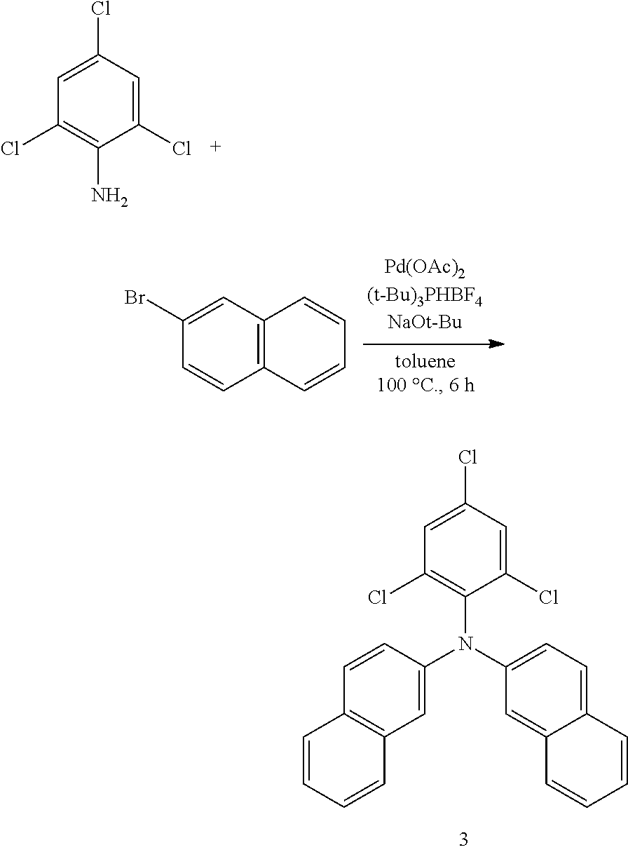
C1=C(Cl)C=C(Cl)C(N)=C1Cl.C12=C(C=CC=C1)C=CC(Br)=C2.C1=CC=CC2=C1C=CC(N(C1=CC=C3C(=C1)C=CC=C3)C1=C(Cl)C=C(Cl)C=C1Cl)=C2
